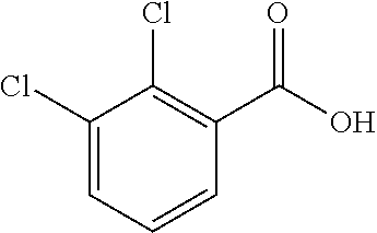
C1(Cl)=CC=CC(C(=O)O)=C1Cl
